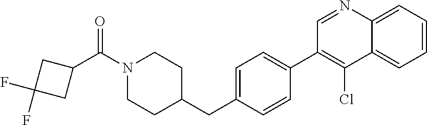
C1=NC2=CC=CC=C2C(Cl)=C1C1=CC=C(CC2CCN(C(C3CC(F)(F)C3)=O)CC2)C=C1
